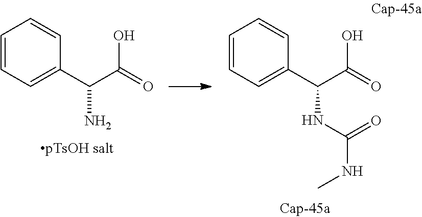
C1=CC=C(C(C(=O)O)N)C=C1.C1=CC=C(C(C(=O)O)NC(=O)NC)C=C1
